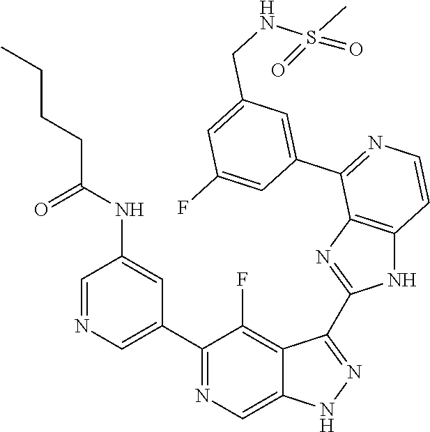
C1=NC=C(C2=NC=C3C(=C2F)C(C2=NC4=C(N2)C=CN=C4C2=CC(CNS(C)(=O)=O)=CC(F)=C2)=NN3)C=C1NC(CCCC)=O
